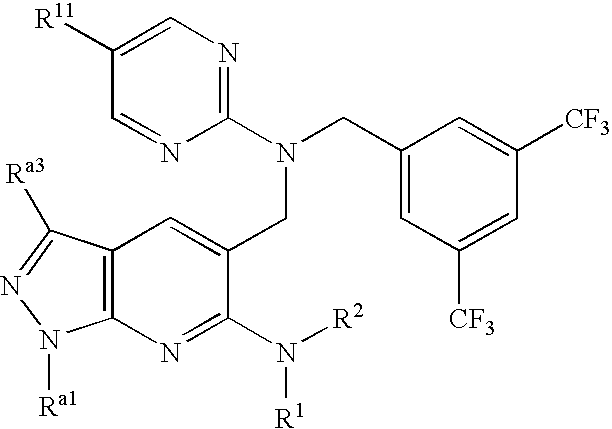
C12=C(N=C(N([R2])[R1])C(CN(CC3=CC([CF3])=CC([CF3])=C3)C3=NC=C([R11])C=N3)=C1)N([Ra1])N=C2[Ra3]
